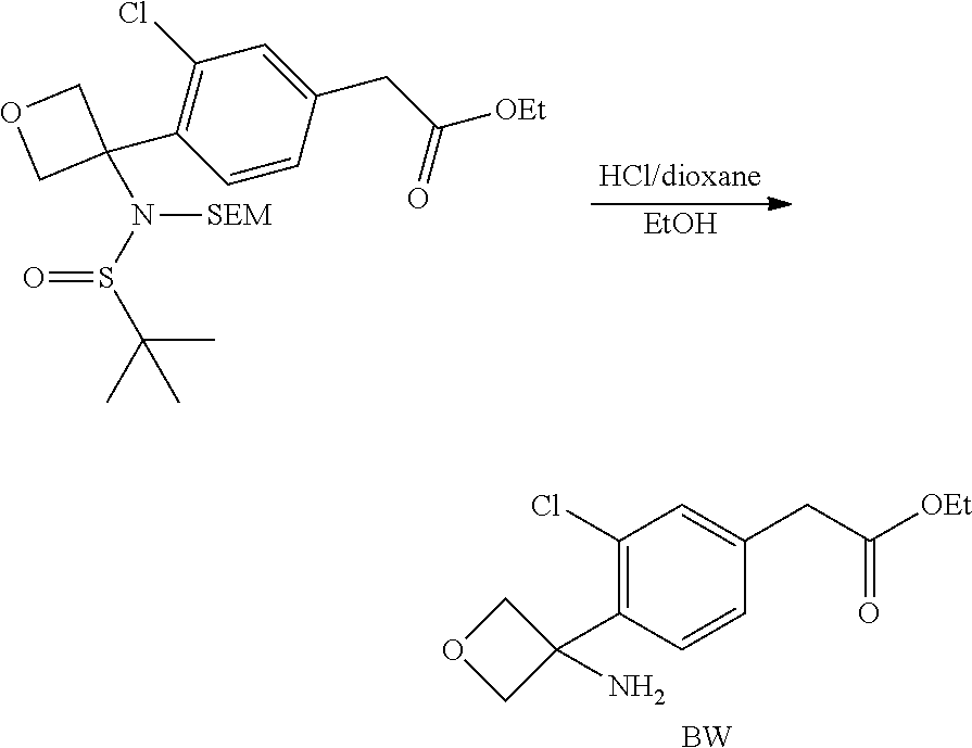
C1(Cl)=C(C2(N)COC2)C=CC(CC([OEt])=O)=C1.[BW].[EtOH].CC(S(N(C1(C2=C(Cl)C=C(CC([OEt])=O)C=C2)COC1)[SEM])=O)(C)C
